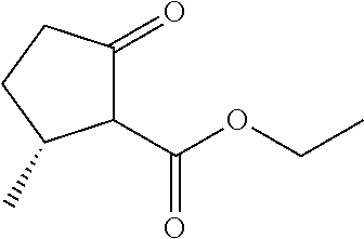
C1(C(OCC)=O)C(=O)CCC1C
